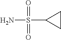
S(C1CC1)(N)(=O)=O
